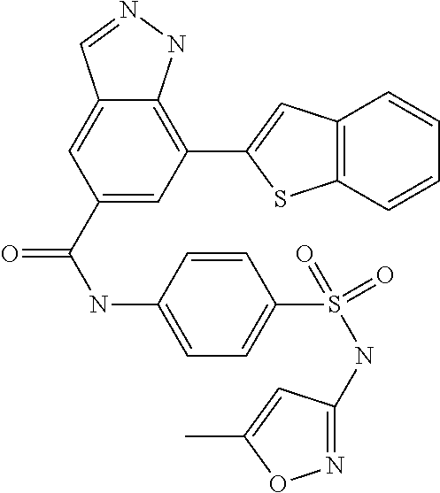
C1(C(NC2=CC=C(S(NC3=NOC(C)=C3)(=O)=O)C=C2)=O)=CC(C2=CC3=C(S2)C=CC=C3)=C2C(=C1)C=NN2
